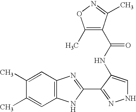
C1(C)=CC2=C(C=C1C)NC(C1=NNC=C1NC(C1=C(C)ON=C1C)=O)=N2
